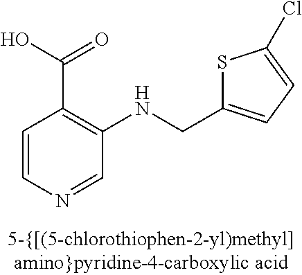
C1=CN=CC(NCC2=CC=C(Cl)S2)=C1C(O)=O
